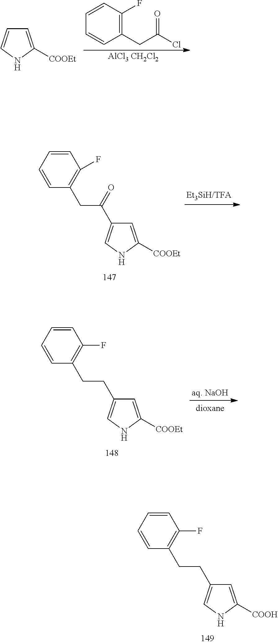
C1=CC=CC(CCC2=CNC([COOH])=C2)=C1F.C1=CC=CC(CC(=O)C2=CNC([COOEt])=C2)=C1F.C1=CC=CC(CCC2=CNC([COOEt])=C2)=C1F.C1=CC(F)=C(CC(Cl)=O)C=C1.[AlCl3 CH2Cl2].C1=C([COOEt])NC=C1
